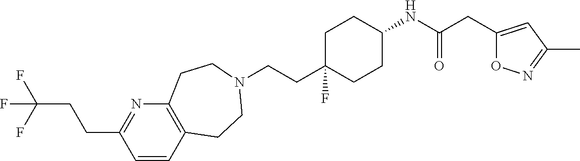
C1=CC2=C(N=C1CCC(F)(F)F)CCN(CCC1(F)CCC(NC(CC3=CC(C)=NO3)=O)CC1)CC2
